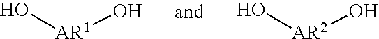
O[AR1]O.O[AR2]O
